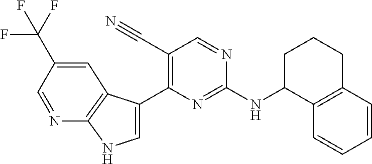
C1(NC2=NC(C3=CNC4=C3C=C(C(F)(F)F)C=N4)=C(C#N)C=N2)C2=C(CCC1)C=CC=C2
